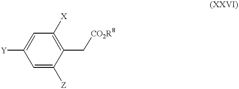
C1=C([Z])C(C[CO2R8])=C([X])C=C1[Y]
